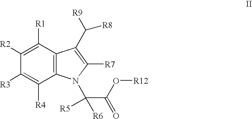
C12=C(C([R1])=C([R2])C([R3])=C1[R4])C(C([R9])[R8])=C([R7])N2C(C(O[R12])=O)([R5])[R6]
